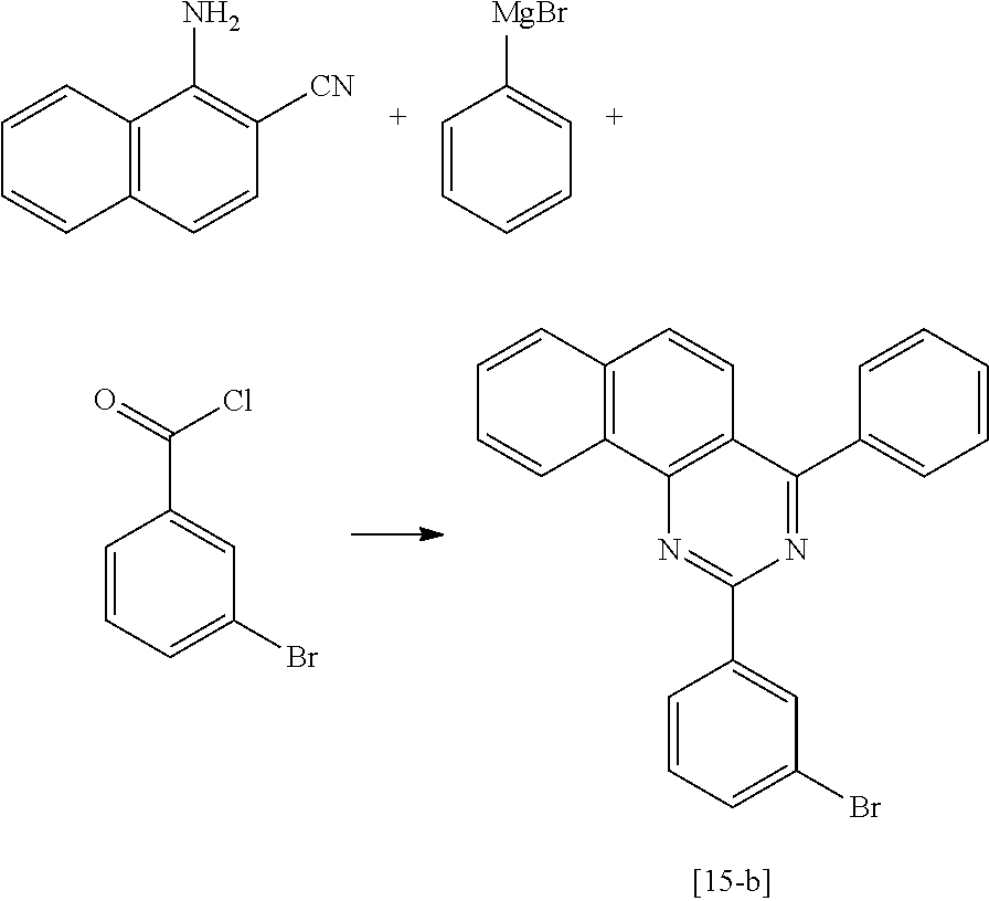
C12=C(C=CC([CN])=C1N)C=CC=C2.C1=CC=CC=C1[MgBr].C1=CC=C(Br)C=C1C(Cl)=O.C1=CC=C(Br)C=C1C1=NC2=C(C(C3=CC=CC=C3)=N1)C=CC1=C2C=CC=C1
